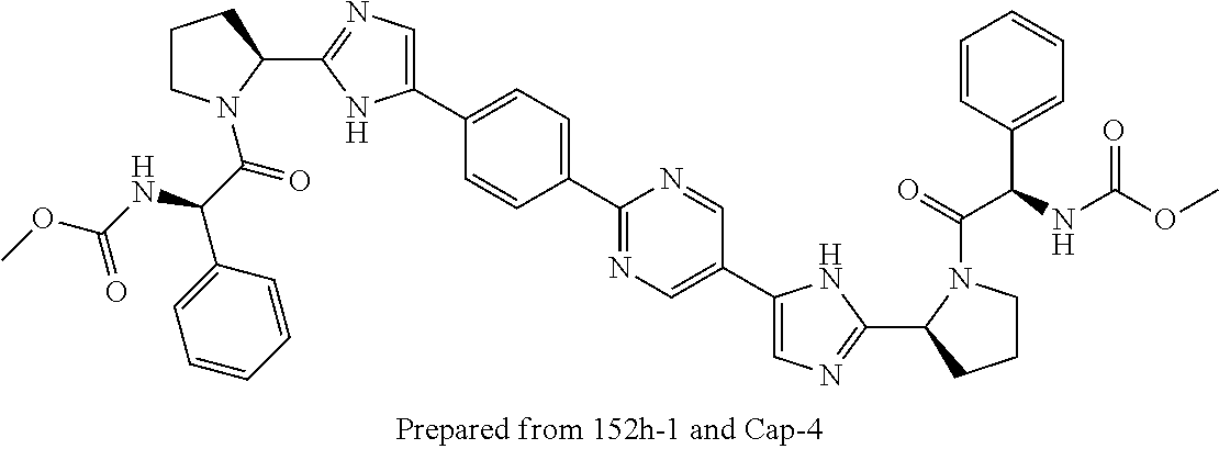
C1CN(C(C(NC(OC)=O)C2=CC=CC=C2)=O)C(C2=NC=C(C3=CC=C(C4=NC=C(C5=CN=C(C6CCCN6C(=O)C(C6=CC=CC=C6)NC(OC)=O)N5)C=N4)C=C3)N2)C1
